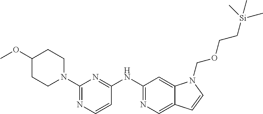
N1=C(NC2=NC(N3CCC(OC)CC3)=NC=C2)C=C2C(=C1)C=CN2COCC[Si](C)(C)C
